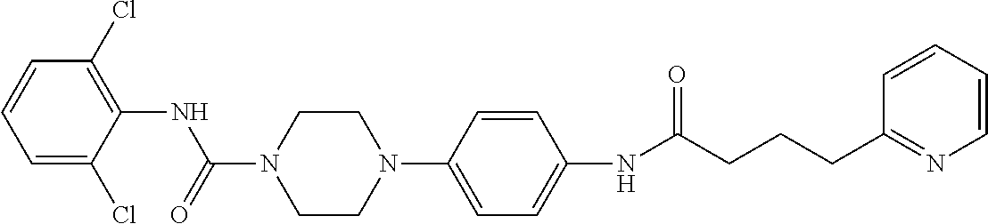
C1(Cl)=C(NC(N2CCN(C3=CC=C(NC(CCCC4=NC=CC=C4)=O)C=C3)CC2)=O)C(Cl)=CC=C1
